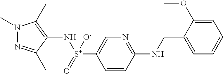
N1=C(C)C(N[S+](=O)([O-])C2=CN=C(NCC3=CC=CC=C3OC)C=C2)=C(C)N1C
